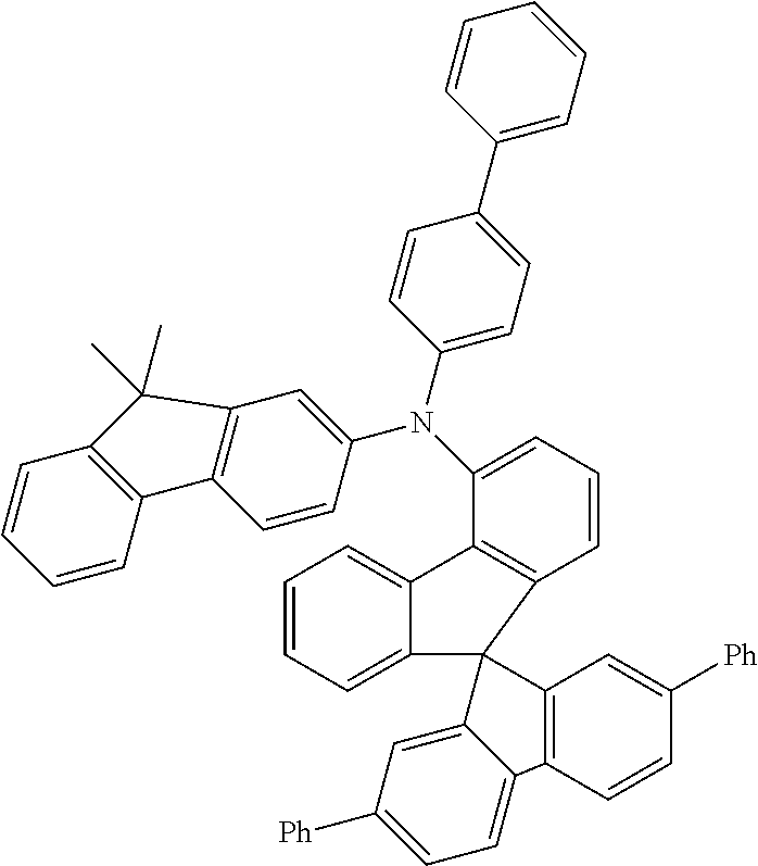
C1=CC2=C(C=C1)C1=C(C=C(N(C3=CC=CC4=C3C3=CC=CC=C3C43C4=C(C=CC([Ph])=C4)C4=CC=C([Ph])C=C34)C3=CC=C(C4=CC=CC=C4)C=C3)C=C1)C2(C)C
